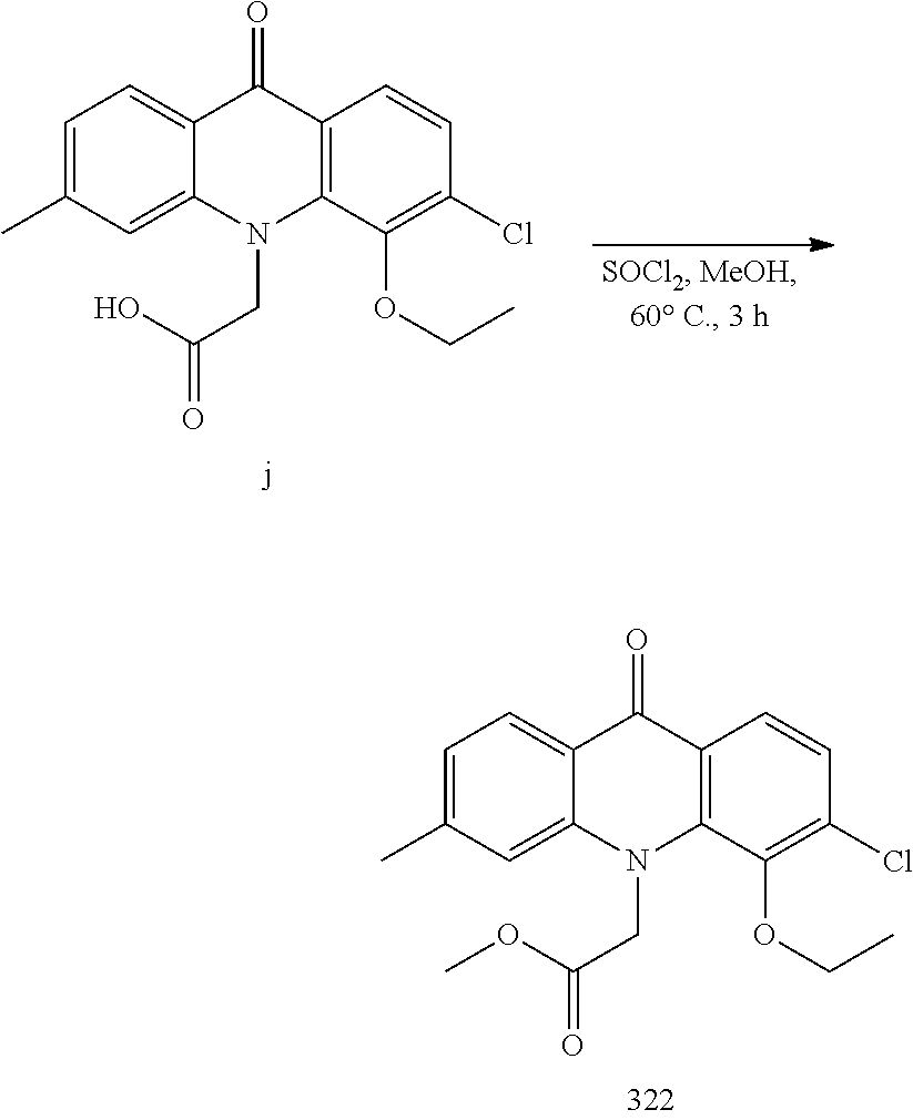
C1=C(C)C=C2C(=C1)C(=O)C1=C(N2CC(OC)=O)C(OCC)=C(Cl)C=C1.C1=C(C)C=C2C(=C1)C(=O)C1=C(N2CC(O)=O)C(OCC)=C(Cl)C=C1
